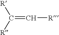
[R]C([R])=C[R]
